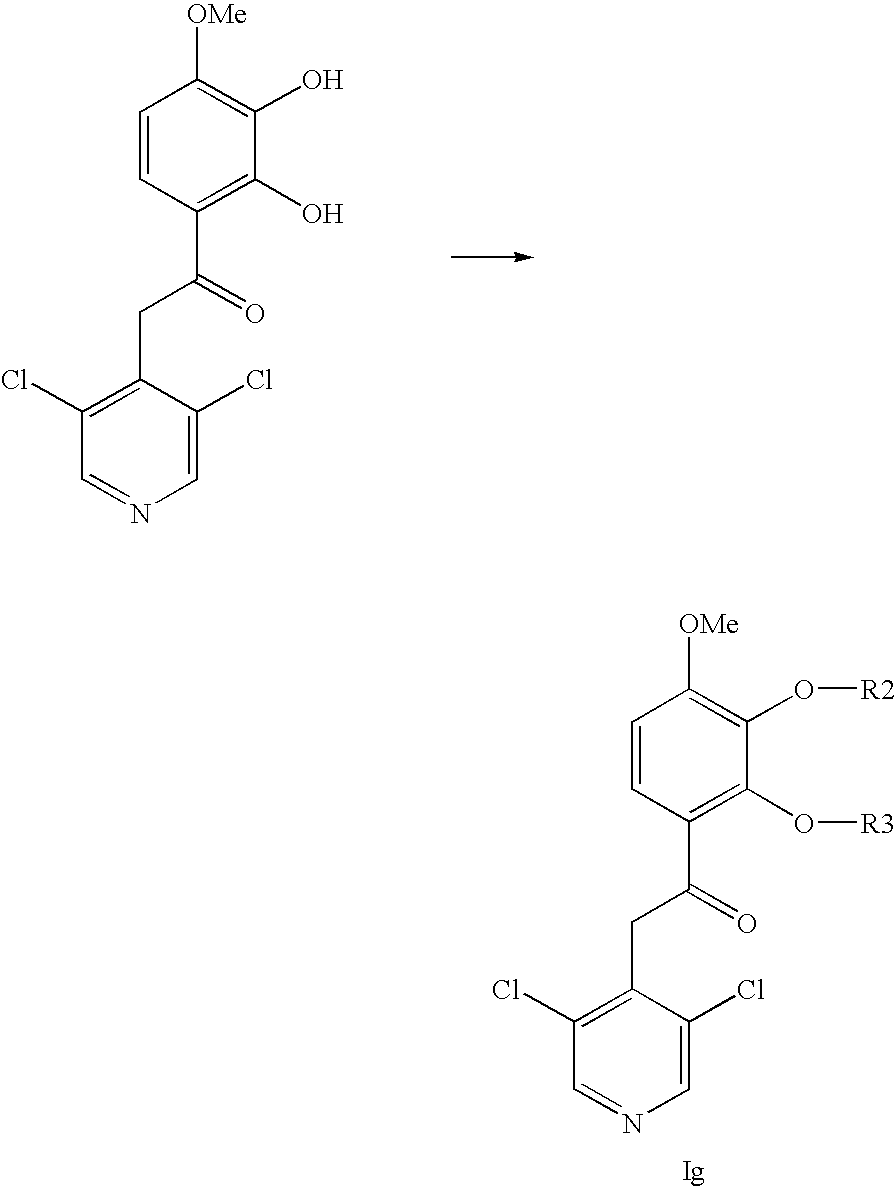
C1=CC(C(=O)CC2=C(Cl)C=NC=C2Cl)=C(O)C(O)=C1[OMe].C1=CC(C(=O)CC2=C(Cl)C=NC=C2Cl)=C(O[R3])C(O[R2])=C1[OMe]
